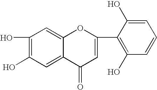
C1(O)=C(O)C=C2C(=C1)OC(C1=C(O)C=CC=C1O)=CC2=O
